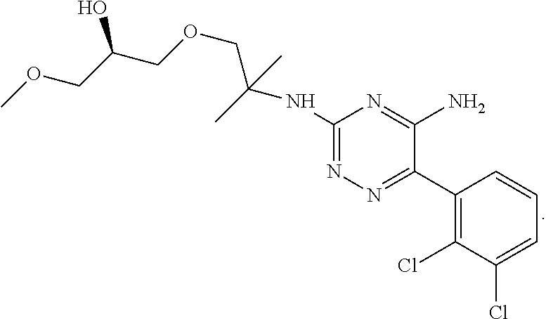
N(C1=NN=C(C2=C(Cl)C(Cl)=CC=C2)C(N)=N1)C(COCC(COC)O)(C)C
